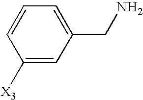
C1([X3])=CC(CN)=CC=C1
